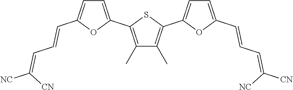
C1=C(C2=C(C)C(C)=C(C3=CC=C(C=CC=C([NC])[CN])O3)S2)OC(C=CC=C([CN])[NC])=C1
